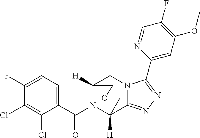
C12([H])N(C(C3=CC=C(F)C(Cl)=C3Cl)=O)C([H])(C3=NN=C(C4=CC(OC)=C(F)C=N4)N3C1)COC2
